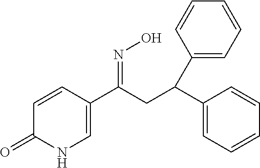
C1=CC(C(=NO)CC(C2=CC=CC=C2)C2=CC=CC=C2)=CNC1=O
